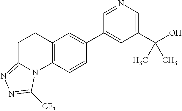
C1(C(O)(C)C)=CN=CC(C2=CC3=C(C=C2)N2C(=NN=C2[CF3])CC3)=C1
